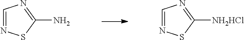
C1=NSC(N)=N1.C1=NSC([NH2HCl])=N1
